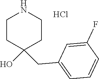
Cl.C1CC(O)(CC2=CC=CC(F)=C2)CCN1
